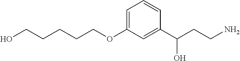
C(CCO)CCOC1=CC=CC(C(CCN)O)=C1
